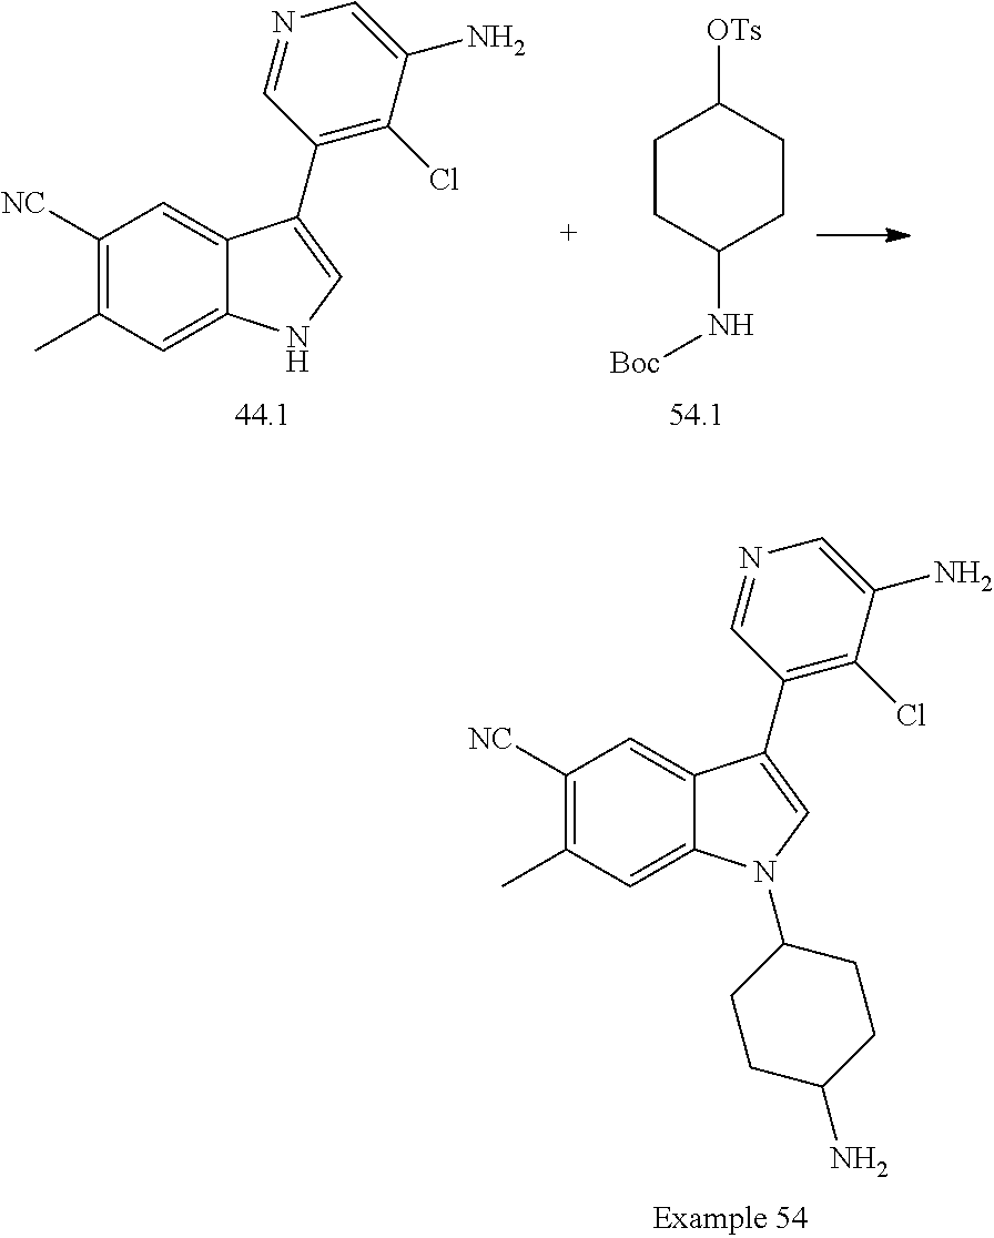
[OTs]C1CCC(N[Boc])CC1.C1([NC])=C(C)C=C2C(=C1)C(C1=C(Cl)C(N)=CN=C1)=CN2.C1([NC])=C(C)C=C2C(=C1)C(C1=C(Cl)C(N)=CN=C1)=CN2C1CCC(N)CC1
